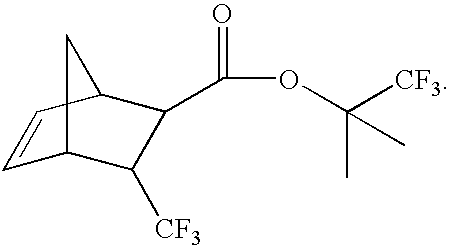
C(=O)(OC([CF3])(C)C)C1C([CF3])C2C=CC1C2
